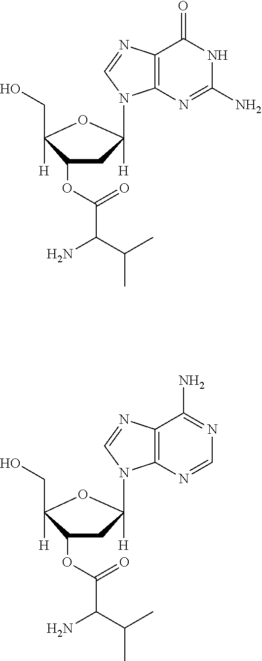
C1(CO)([H])C(OC(C(N)C(C)C)=O)CC([H])(C)O1.C12=C(N=CN1)C(=O)NC(N)=N2.C1(CO)([H])C(OC(C(N)C(C)C)=O)CC([H])(C)O1.C12=C(N=CN1)C(N)=NC=N2
